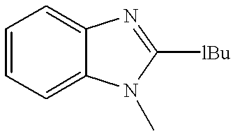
C1=CC=C2C(=C1)N=C([lBu])N2C
